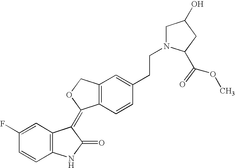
C12=C(C=CC(CCN3CC(O)CC3C(OC)=O)=C1)C(=C1C3=C(NC1=O)C=CC(F)=C3)OC2
